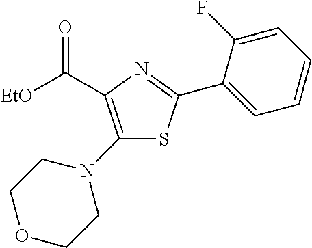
C(C1=C(N2CCOCC2)SC(C2=CC=CC=C2F)=N1)([EtO])=O
